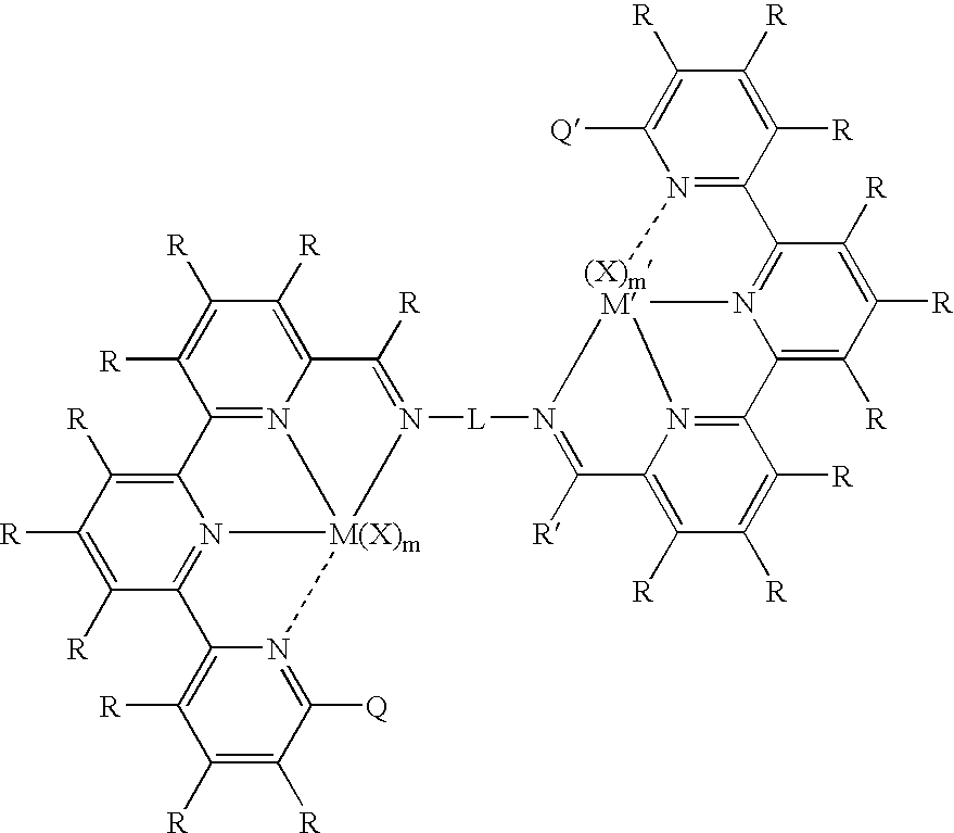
C1([R])=C([R])C([R])=C2N3=C1C1=C([R])C([R])=C([R])C4=N1[M(X)m]3(N([L]N1=C([R])C3=C([R])C([R])=C([R])C5=N3[(X)mM]13N1=C(C([R])=C([R])C([R])=C51)C1=N3C([Q])=C([R])C([R])=C1[R])=C2[R])N1=C([Q])C([R])=C([R])C([R])=C41
